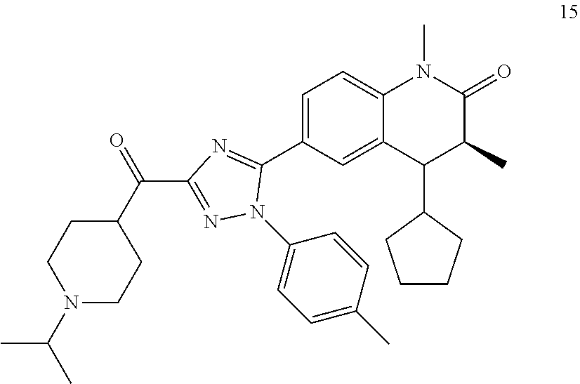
C1=C(C2=NC(C(=O)C3CCN(C(C)C)CC3)=NN2C2=CC=C(C)C=C2)C=C2C(=C1)N(C)C(=O)C(C)C2C1CCCC1
